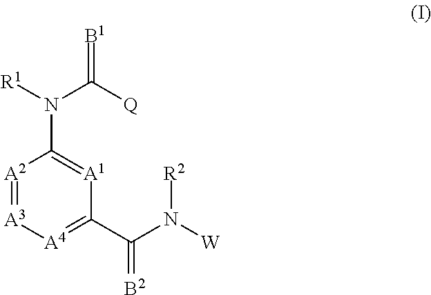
[A2]1=[A3][A4]=C(C(N([W])[R2])=[B2])[A1]=C1N([R1])C([Q])=[B1]
